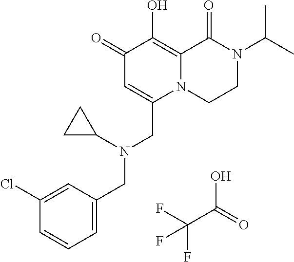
O=C(O)C(F)(F)F.C1(=O)C=C(CN(CC2=CC=CC(Cl)=C2)C2CC2)N2C(=C1O)C(=O)N(C(C)C)CC2
